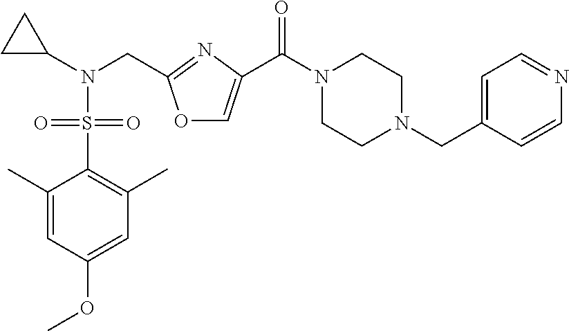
O1C=C(C(N2CCN(CC3=CC=NC=C3)CC2)=O)N=C1CN(C1CC1)S(C1=C(C)C=C(OC)C=C1C)(=O)=O
